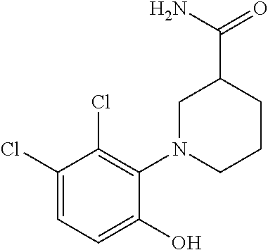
C1(Cl)=CC=C(O)C(N2CCCC(C(N)=O)C2)=C1Cl
